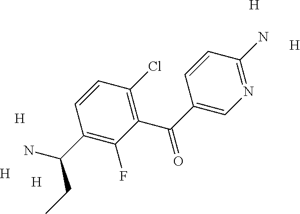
C1(C(C2=CN=C(N)C=C2)=O)=C(Cl)C=CC(C(N)CC)=C1F.[H].[H].[H].[H].[H]
